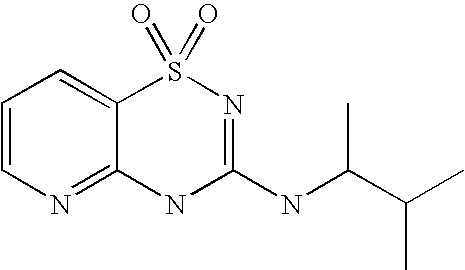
C1=CN=C2C(=C1)S(=O)(=O)N=C(NC(C(C)C)C)N2
